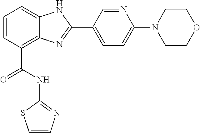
C1=CC(C(NC2=NC=CS2)=O)=C2C(=C1)NC(C1=CC=C(N3CCOCC3)N=C1)=N2
